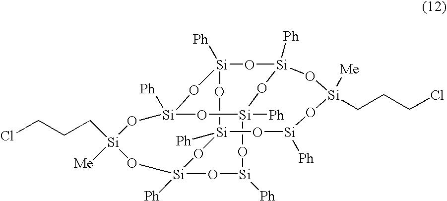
O1[Si]2([Ph])O[Si]3([Ph])O[Si]([Ph])O[Si]4([Ph])O[Si]([Ph])(O[Si]([Me])(CCCCl)O3)O[Si]1([Ph])O[Si]([Ph])(O4)O[Si]([Me])(CCCCl)O[Si]([Ph])O2
